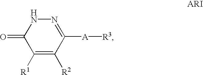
C1([R1])=C([R2])C([A][R3])=NNC1=O
